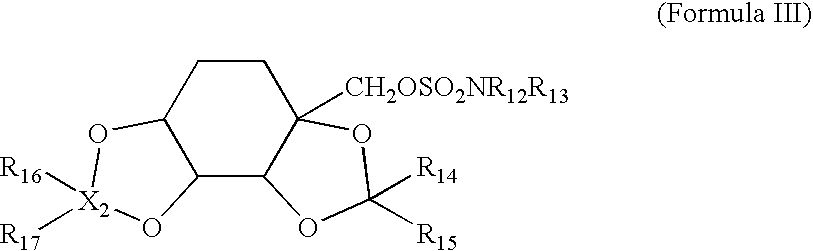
C1CC2C(C3C1([CH2OSO2NR12R13])OC([R14])([R15])O3)O[X2]([R16])([R17])O2
